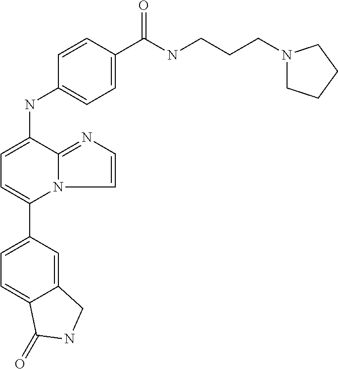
C12=CC(C3=CC=C(NC4=CC=C(C(=O)NCCCN5CCCC5)C=C4)C4=NC=CN34)=CC=C1C(=O)NC2
